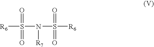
[R6]S(N(S(=O)(=O)[R6])[R7])(=O)=O
